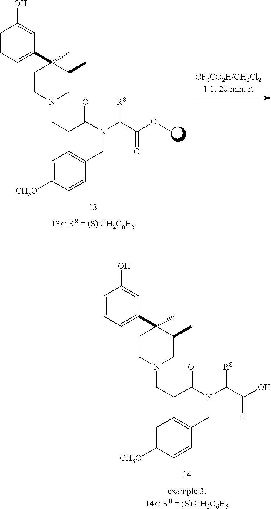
C1=CC=C(C2(C)CCN(CCC(=O)N(C(C(O)=O)[R8])CC3=CC=C([CH3O])C=C3)CC2C)C=C1O.C(N(C([R8])C(OC)=O)CC1=CC=C([CH3O])C=C1)(CCN1CCC(C2=CC=CC(O)=C2)(C)C(C)C1)=O
